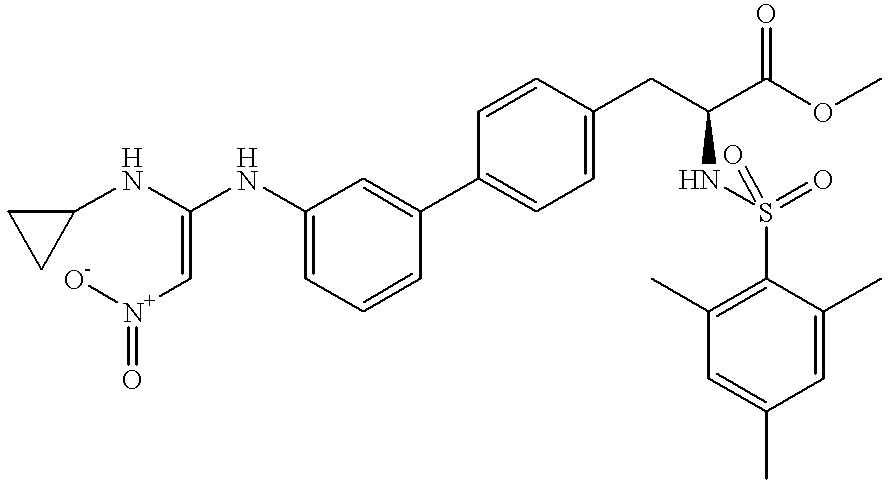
C1(NC(=C[N+]([O-])=O)NC2=CC=CC(C3=CC=C(CC(NS(=O)(=O)C4=C(C)C=C(C)C=C4C)C(OC)=O)C=C3)=C2)CC1
